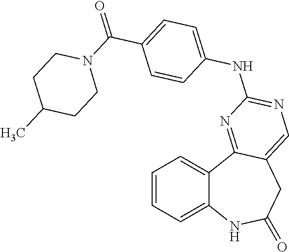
C12=CC=CC=C1C1=NC(NC3=CC=C(C(=O)N4CCC(C)CC4)C=C3)=NC=C1CC(=O)N2
